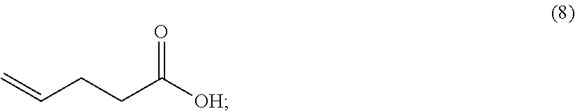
C=CCCC([OH])=O
